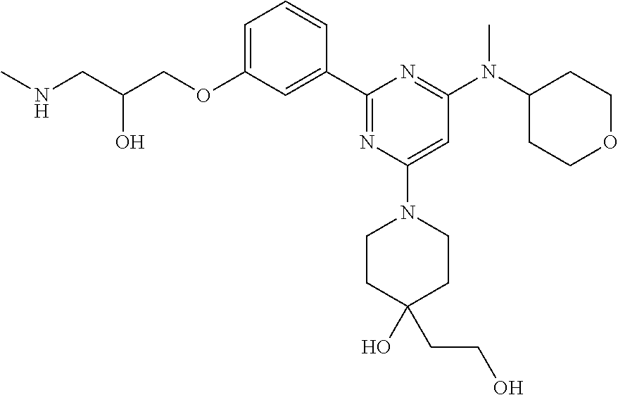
C1=C(OCC(CNC)O)C=C(C2=NC(N3CCC(O)(CCO)CC3)=CC(N(C3CCOCC3)C)=N2)C=C1
